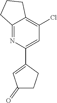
C12=C(Cl)C=C(C3=CC(=O)CC3)N=C1CCC2
